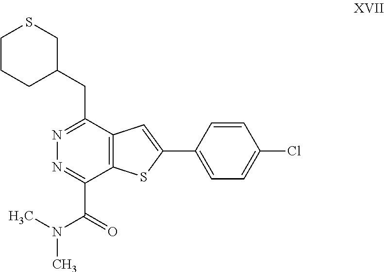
C1CCC(CC2=NN=C(C(N(C)C)=O)C3=C2C=C(C2=CC=C(Cl)C=C2)S3)CS1
